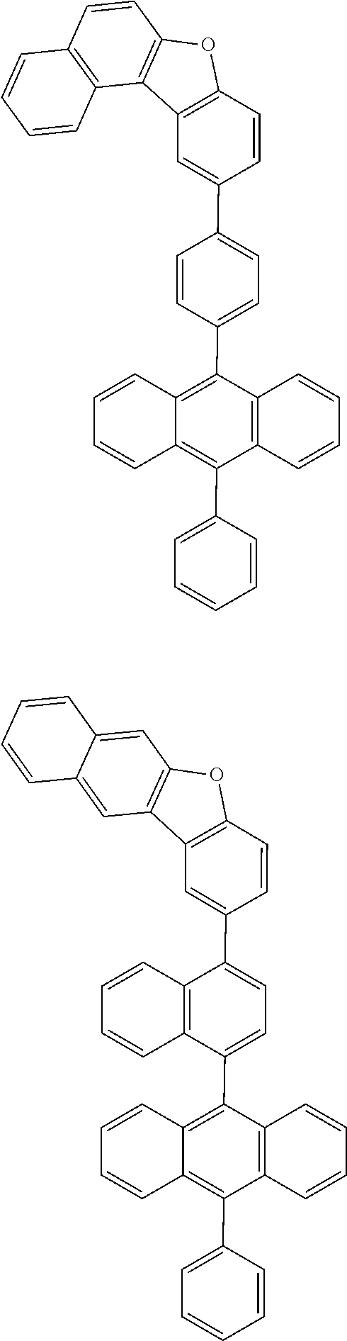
C1=CC2=CC3=C(C=C2C=C1)OC1=C3C=C(C2=CC=C(C3=C4C=CC=CC4=C(C4=CC=CC=C4)C4=C3C=CC=C4)C3=C2C=CC=C3)C=C1.C1=CC2=C(C3=CC=CC=C3)C3=C(C(C4=CC=C(C5=CC6=C(OC7=C6C6=C(C=C7)C=CC=C6)C=C5)C=C4)=C2C=C1)C=CC=C3
